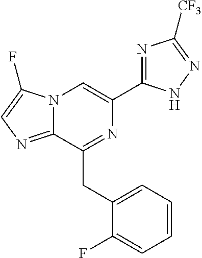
N12C(=NC=C1F)C(CC1=CC=CC=C1F)=NC(C1=NC([CF3])=NN1)=C2
